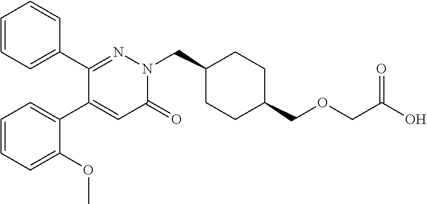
C1=CC=C(C2=NN(CC3CCC(COCC(O)=O)CC3)C(=O)C=C2C2=CC=CC=C2OC)C=C1
